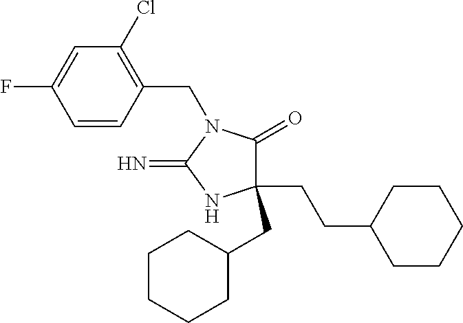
C1(CCC2CCCCC2)(CC2CCCCC2)C(=O)N(CC2=C(Cl)C=C(F)C=C2)C(=N)N1
